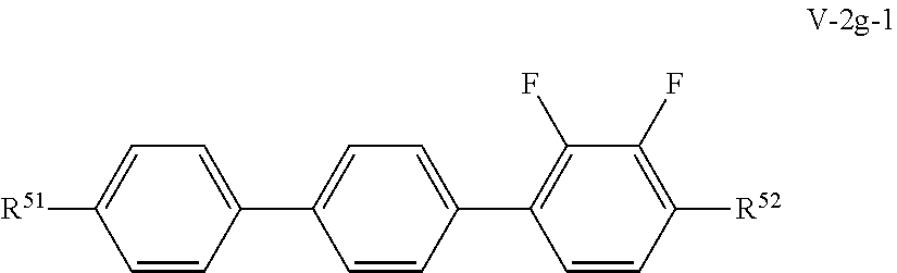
C1=CC(C2=CC=C(C3=C(F)C(F)=C([R52])C=C3)C=C2)=CC=C1[R51]
